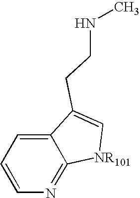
C1=CN=C2C(=C1)C(CCNC)=C[NR101]2
